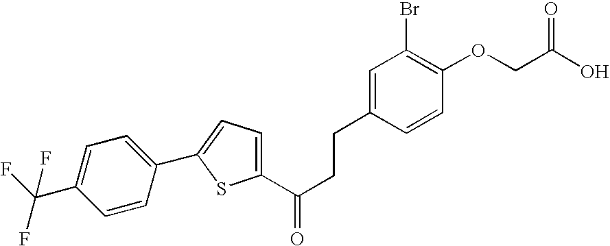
C1(C(CCC2=CC(Br)=C(OCC(=O)O)C=C2)=O)=CC=C(C2=CC=C(C(F)(F)F)C=C2)S1
